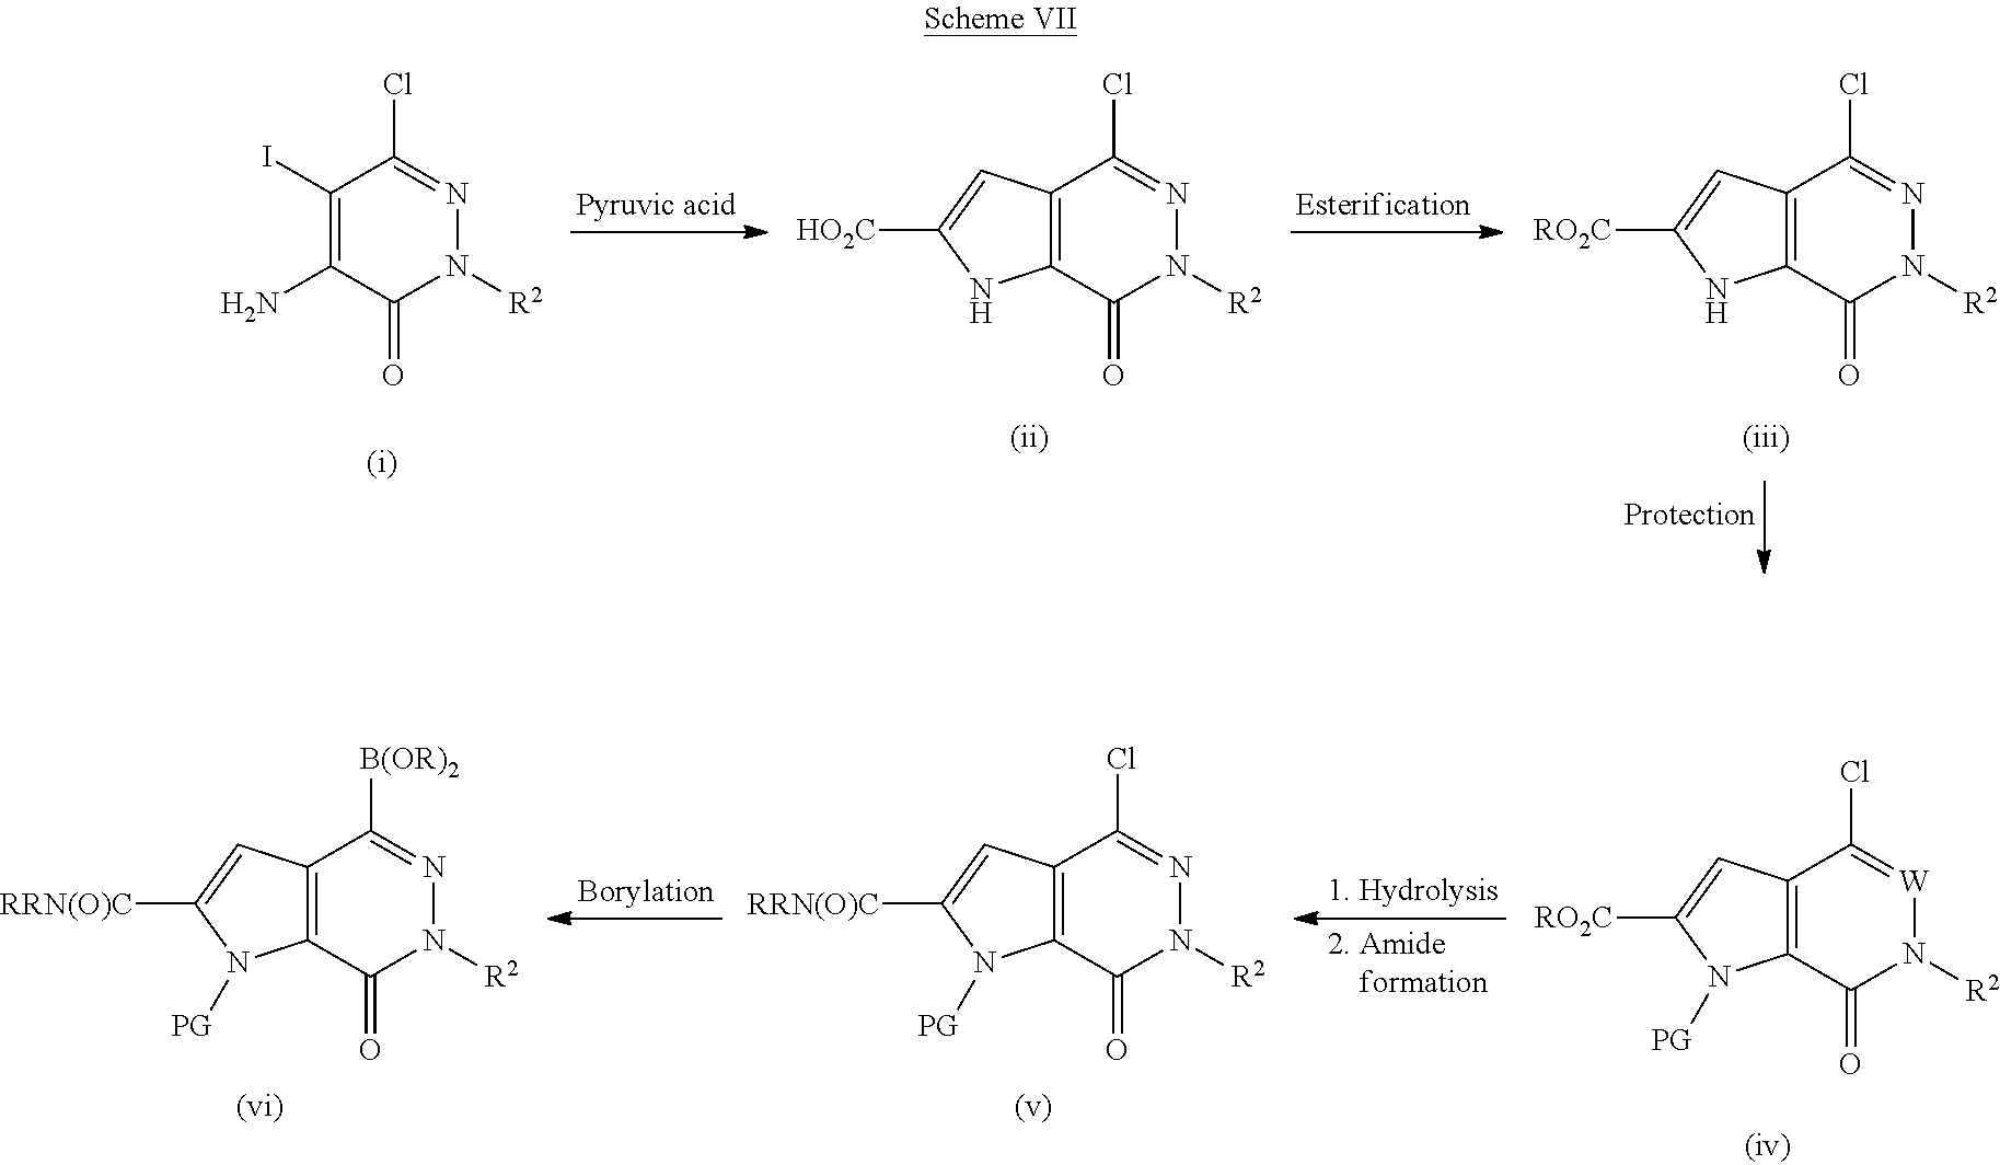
C12=C(C(=O)N([R2])[W]=C1Cl)N([PG])C([RO2C])=C2.C12=C(C(=O)N([R2])N=C1Cl)N([PG])C([RRN(O)C])=C2.C12=C(C(=O)N([R2])N=C1[B(OR)2])N([PG])C([RRN(O)C])=C2.C12=C(C(=O)N([R2])N=C1Cl)NC([RO2C])=C2.C1(I)=C(N)C(=O)N([R2])N=C1Cl.C12=C(C(=O)N([R2])N=C1Cl)NC([HO2C])=C2
